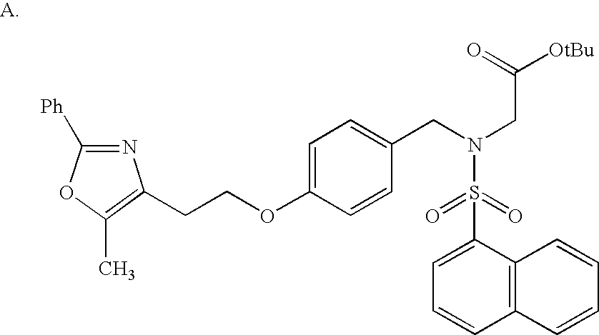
C(COC1=CC=C(CN(CC(=O)[OtBu])S(=O)(=O)C2=CC=CC3=C2C=CC=C3)C=C1)C1=C(C)OC([Ph])=N1
